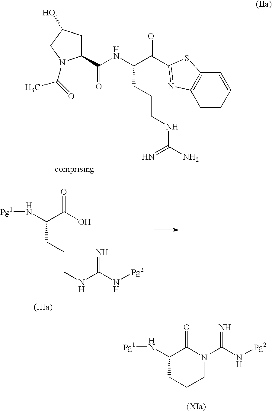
C1(C(NC(C(=O)C2=NC3=C(C=CC=C3)S2)CCCNC(N)=N)=O)CC(O)CN1C(=O)C.N(C(C(O)=O)CCCNC(N[Pg2])=N)[Pg1].N(C1C(=O)N(C(N[Pg2])=N)CCC1)[Pg1]
